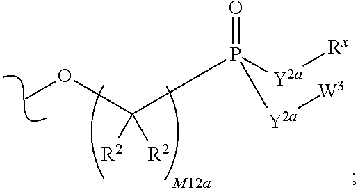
O(C)C(P([Y2a][Rx])(=O)[Y2a][W3])([R2])[R2]
